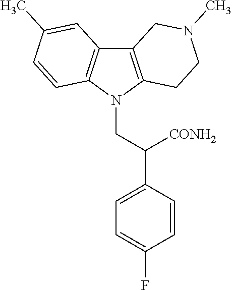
C12=C(N(CC(C3=CC=C(F)C=C3)[CONH2])C3=C1C=C(C)C=C3)CCN(C)C2
